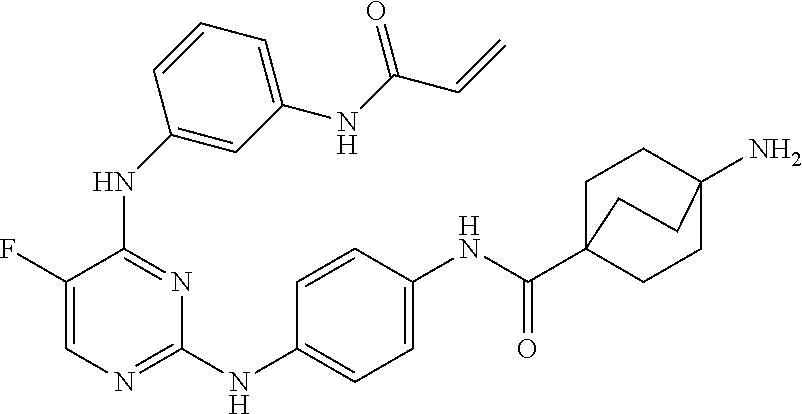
C1=C(F)C(NC2=CC(NC(=O)C=C)=CC=C2)=NC(NC2=CC=C(NC(C34CCC(N)(CC3)CC4)=O)C=C2)=N1
